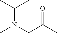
CN(CC(C)=O)C(C)C
